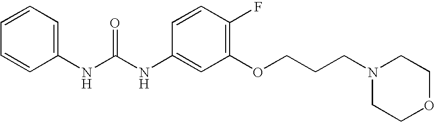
C1=CC=C(NC(NC2=CC(OCCCN3CCOCC3)=C(F)C=C2)=O)C=C1
